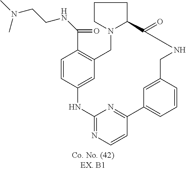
C1=CC2=CC(=C1C(=O)NCCN(C)C)CN1CCCC1C(=O)NCC1=CC(=CC=C1)C1=NC(=NC=C1)N2
